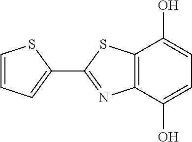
C1=CC=C(C2=NC3=C(S2)C(O)=CC=C3O)S1
